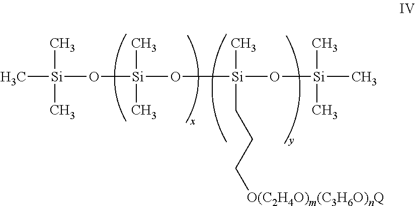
C[Si](C)(C)O[Si](C)(C)O[Si](O[Si](C)(C)C)(C)CCC[O(C2H4O)m(C3H6O)nQ]
